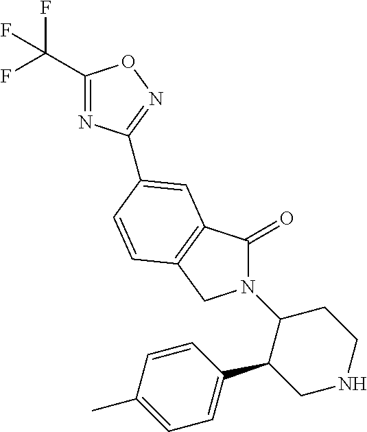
C1(C(F)(F)F)=NC(C2=CC3=C(CN(C4C(C5=CC=C(C)C=C5)CNCC4)C3=O)C=C2)=NO1
